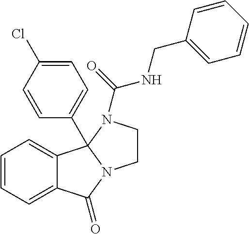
C12=CC=CC=C1C1(C3=CC=C(Cl)C=C3)N(C2=O)CCN1C(=O)NCC1=CC=CC=C1
